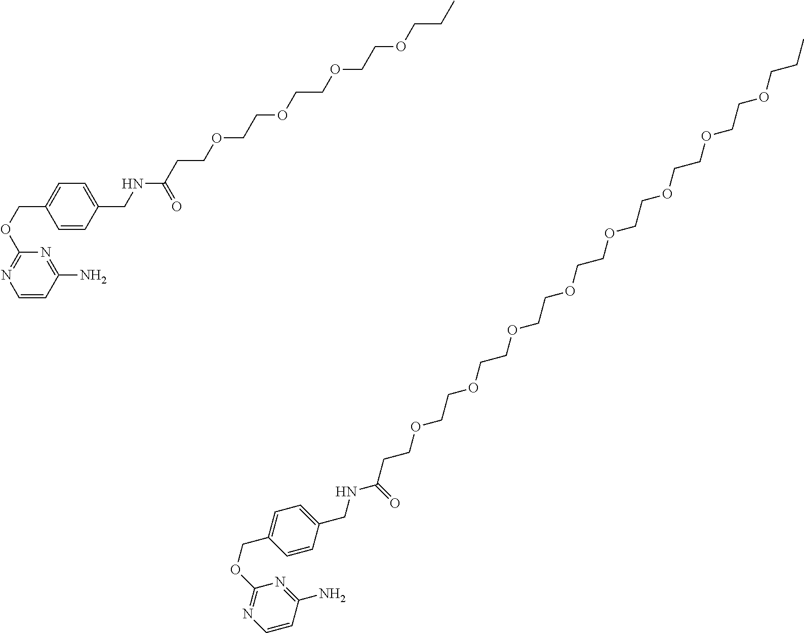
C(OCCOCCOCCOCCC(NCC1=CC=C(COC2=NC=CC(N)=N2)C=C1)=O)CC.C(OCCOCCOCCOCCOCCOCCOCCOCCC(NCC1=CC=C(COC2=NC=CC(N)=N2)C=C1)=O)CC
